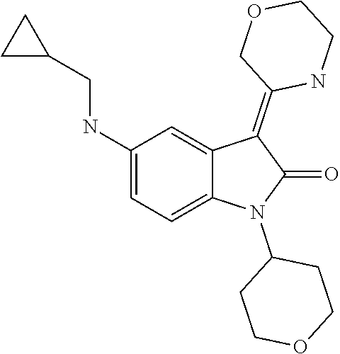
C1(N2C(=O)C(=C3COCCN3)C3=CC(NCC4CC4)=CC=C23)CCOCC1
